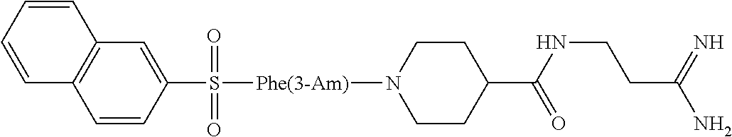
C12=C(C=C(S(=O)(=O)[Phe(3-Am)]N3CCC(C(NCCC(N)=N)=O)CC3)C=C1)C=CC=C2
